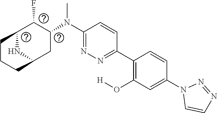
C1(C2=C(O[H])C=C(N3C=CN=N3)C=C2)=NN=C(N(C2C(F)C3NC(C2)CCC3)C)C=C1
